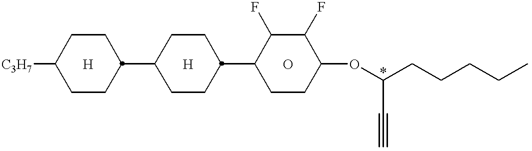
[C3H7]C1CCC(C2CCC(C3CCC(OC(CCCCC)C#C)C(F)C3F)CC2)CC1.[H].[H].O
